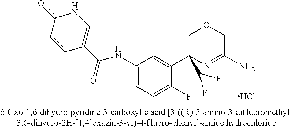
N(C1=CC=C(F)C(C2(C(F)F)N=C(N)COC2)=C1)C(C1=CNC(=O)C=C1)=O.Cl
